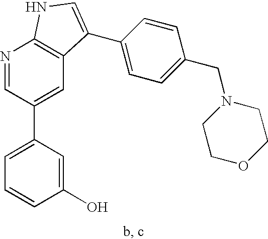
C1(O)=CC(C2=CC3=C(N=C2)NC=C3C2=CC=C(CN3CCOCC3)C=C2)=CC=C1
